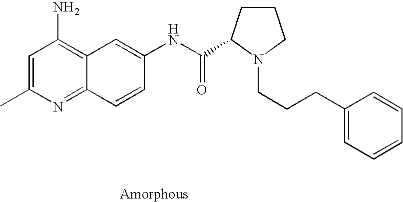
C12=NC(C)=CC(N)=C1C=C(NC(=O)C1CCCN1CCCC1=CC=CC=C1)C=C2
